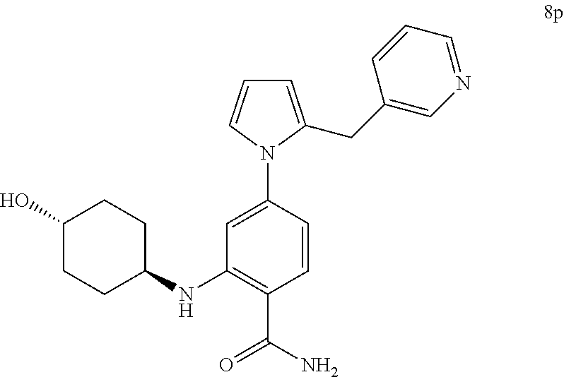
C1=C(CC2=CN=CC=C2)N(C2=CC(NC3CCC(O)CC3)=C(C(N)=O)C=C2)C=C1
